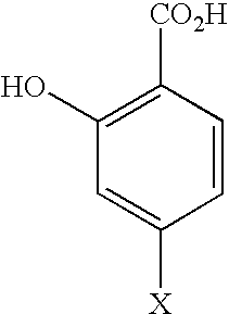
C1=CC([CO2H])=C(O)C=C1[X]
